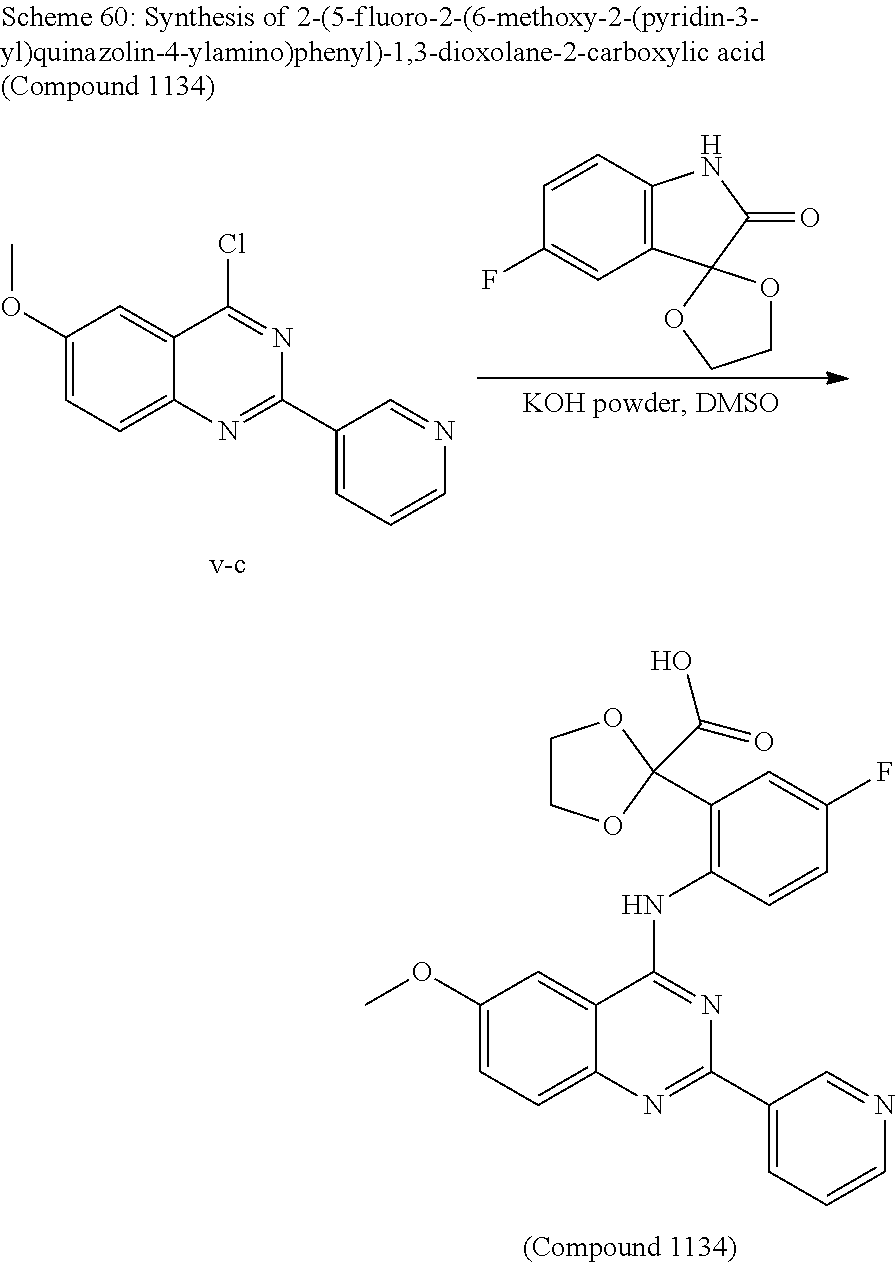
C1(OC)=CC=C2C(=C1)C(NC1=C(C3(C(=O)O)OCCO3)C=C(F)C=C1)=NC(C1=CC=CN=C1)=N2.C1(OC)=CC=C2C(=C1)C(Cl)=NC(C1=CC=CN=C1)=N2.C12=C(C=CC(F)=C1)NC(=O)C21OCCO1
